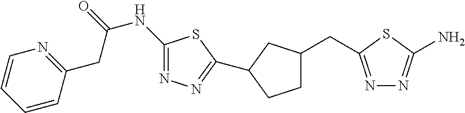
C1(NC(=O)CC2=NC=CC=C2)=NN=C(C2CC(CC3=NN=C(N)S3)CC2)S1
